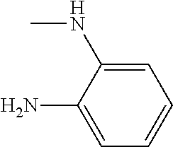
C1=C(NC)C(N)=CC=C1
